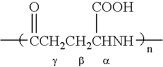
C[CCH2CH2CHNH](C)([COOH])=O
